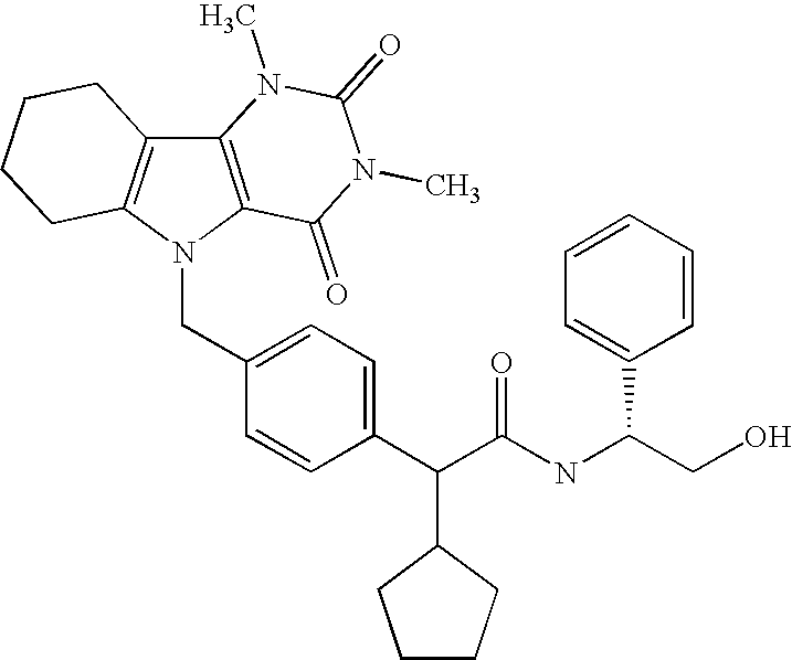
C(C1=CC=C(C(C(NC(C2=CC=CC=C2)CO)=O)C2CCCC2)C=C1)N1C2=C(C3=C1C(=O)N(C)C(=O)N3C)CCCC2
